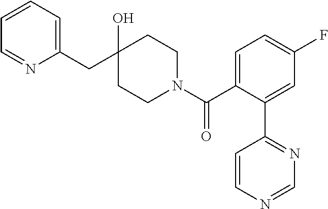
C1(CC2(O)CCN(C(C3=CC=C(F)C=C3C3=NC=NC=C3)=O)CC2)=CC=CC=N1
